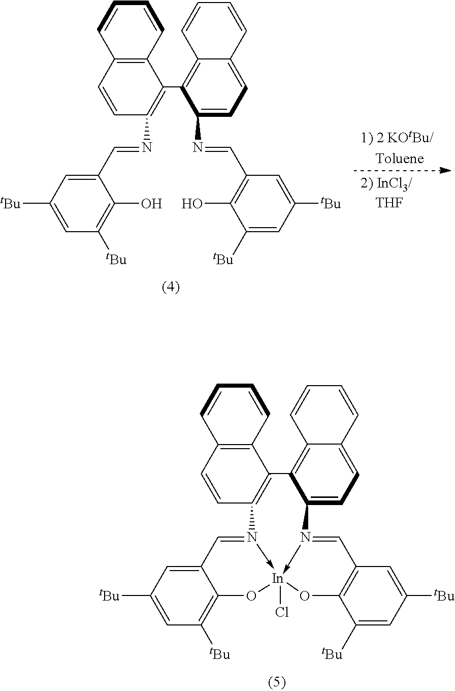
C12=CC([tBu])=CC([tBu])=C1O[In]13(Cl)-N(=C2)C2=C(C4=C(C=C2)C=CC=C4)C2=C4C(=CC=C2N->1=CC1=C(O3)C([tBu])=CC([tBu])=C1)C=CC=C4.C1(C=NC2=C(C3=C4C(=CC=C3N=CC3=C(O)C([tBu])=CC([tBu])=C3)C=CC=C4)C3=C(C=C2)C=CC=C3)=CC([tBu])=CC([tBu])=C1O
